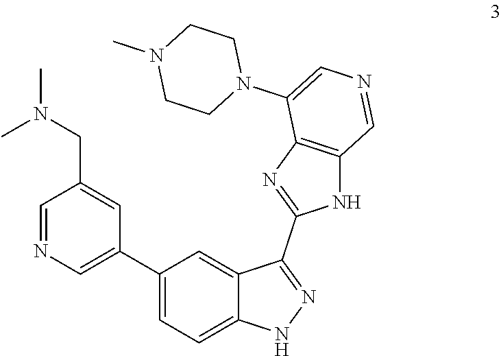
C1=NC=C(C2=CC=C3C(=C2)C(C2=NC4=C(N2)C=NC=C4N2CCN(C)CC2)=NN3)C=C1CN(C)C
